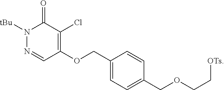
N1([tBu])N=CC(OCC2=CC=C(COCC[OTs])C=C2)=C(Cl)C1=O
